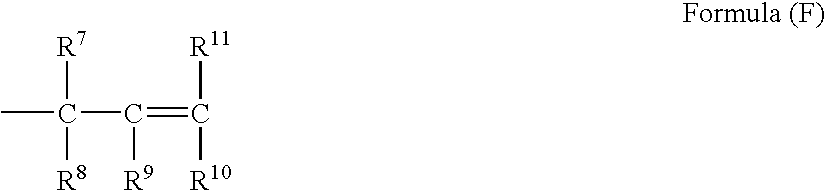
CC(C(=C([R11])[R10])[R9])([R7])[R8]
